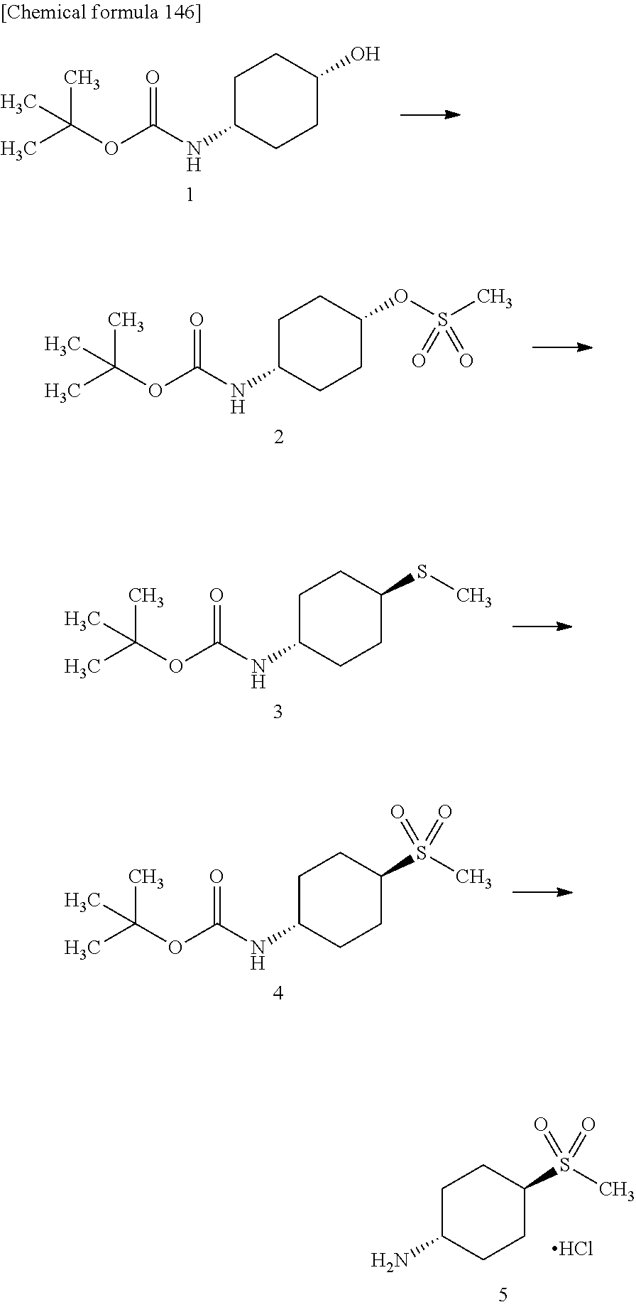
C(OC(=O)NC1CCC(O)CC1)(C)(C)C.C(OC(=O)NC1CCC(OS(=O)(C)=O)CC1)(C)(C)C.C(OC(=O)NC1CCC(SC)CC1)(C)(C)C.C(OC(=O)NC1CCC(S(C)(=O)=O)CC1)(C)(C)C.NC1CCC(S(C)(=O)=O)CC1.Cl
